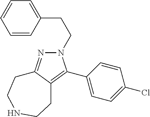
N1(CCC2=CC=CC=C2)N=C2C(=C1C1=CC=C(Cl)C=C1)CCNCC2
